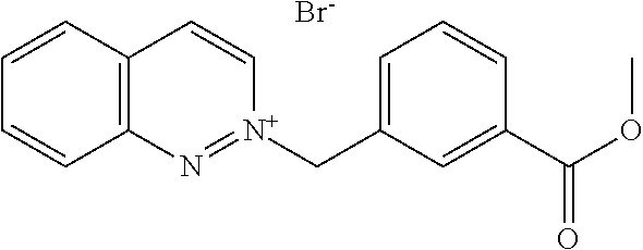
C12=C(C=CC=C1)C=C[N+](CC1=CC=CC(C(OC)=O)=C1)=N2.[Br-]
